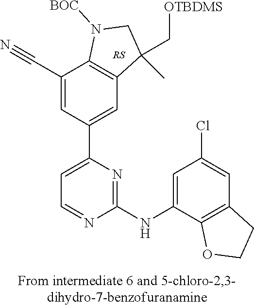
C1(C#N)=CC(C2=CC=NC(NC3=CC(Cl)=CC4=C3OCC4)=N2)=CC2=C1N([BOC])CC2(C[OTBDMS])C.[RS]
